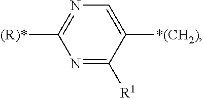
N1=C([R1])C([*(CH2)])=CN=C1[(R)*]
